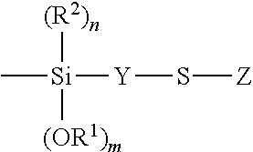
C[Si]([Y]S[Z])([(R2)n])[(OR1)m]
